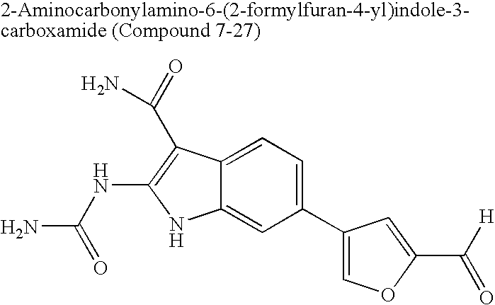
C1(C2=COC(C([H])=O)=C2)=CC=C2C(=C1)NC(NC(N)=O)=C2C(=O)N
